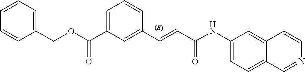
C1=C(C(OCC2=CC=CC=C2)=O)C=C(C=CC(NC2=CC=C3C(=C2)C=CN=C3)=O)C=C1
